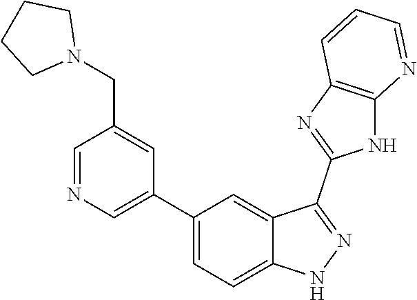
C1=NC=C(C2=CC=C3C(=C2)C(C2=NC4=C(N2)N=CC=C4)=NN3)C=C1CN1CCCC1
